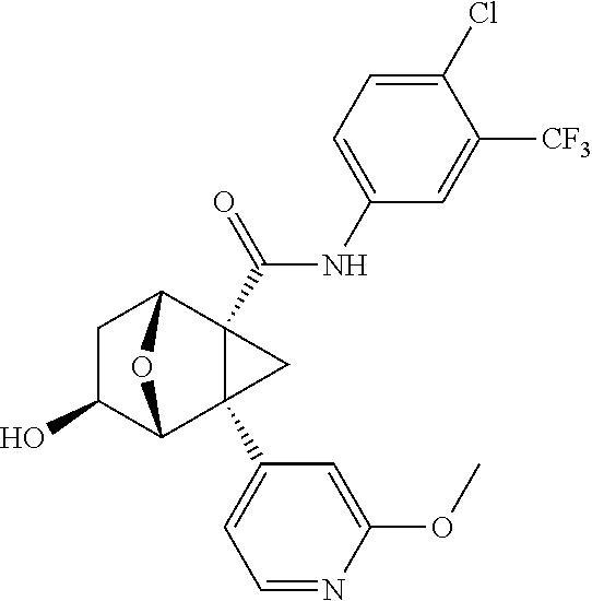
C1C(O)C2C3(C4=CC=NC(OC)=C4)C(C(NC4=CC=C(Cl)C([CF3])=C4)=O)(C1O2)C3
